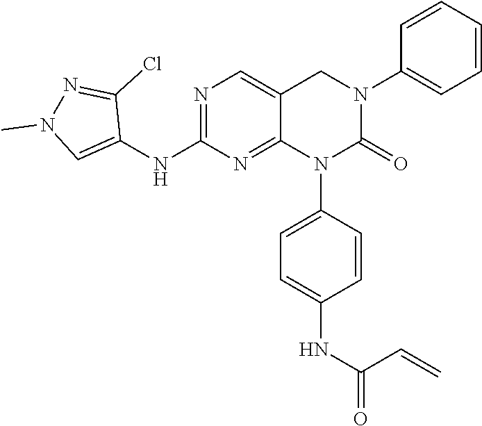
C1(NC2=NC=C3C(=N2)N(C2=CC=C(NC(=O)C=C)C=C2)C(=O)N(C2=CC=CC=C2)C3)=CN(C)N=C1Cl
